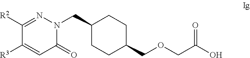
C1([R2])=NN(CC2CCC(COCC(O)=O)CC2)C(=O)C=C1[R3]
